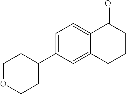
C1=C(C2=CCOCC2)C=C2C(=C1)C(=O)CCC2
